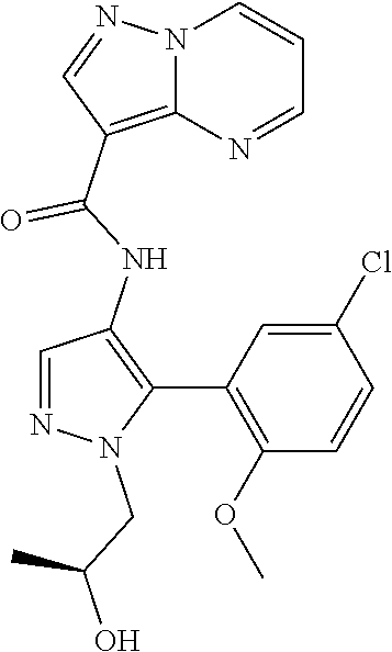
N12C(=C(C(NC3=C(C4=C(OC)C=CC(Cl)=C4)N(CC(O)C)N=C3)=O)C=N1)N=CC=C2
